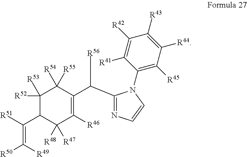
C1([R53])([R52])C(C(=C([R50])[R49])[R51])C([R48])([R47])C([R46])=C(C(C2=NC=CN2C2=C([R45])C([R44])=C([R43])C([R42])=C2[R41])[R56])C1([R54])[R55]
